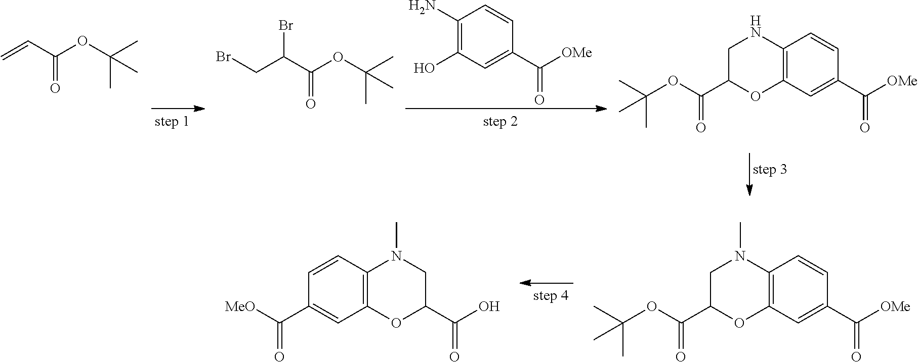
C1(N)=C(O)C=C(C([OMe])=O)C=C1.C=CC(OC(C)(C)C)=O.C(C(C(OC(C)(C)C)=O)Br)Br.C12=C(C=C(C([OMe])=O)C=C1)OC(C(OC(C)(C)C)=O)CN2.C12=C(C=C(C([OMe])=O)C=C1)OC(C(OC(C)(C)C)=O)CN2C.C12=C(OC(C(O)=O)CN1C)C=C(C([MeO])=O)C=C2
